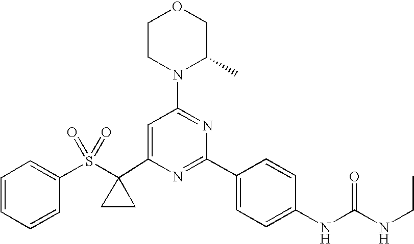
C1(C2(S(C3=CC=CC=C3)(=O)=O)CC2)=CC(N2C(C)COCC2)=NC(C2=CC=C(NC(=O)NCC)C=C2)=N1
